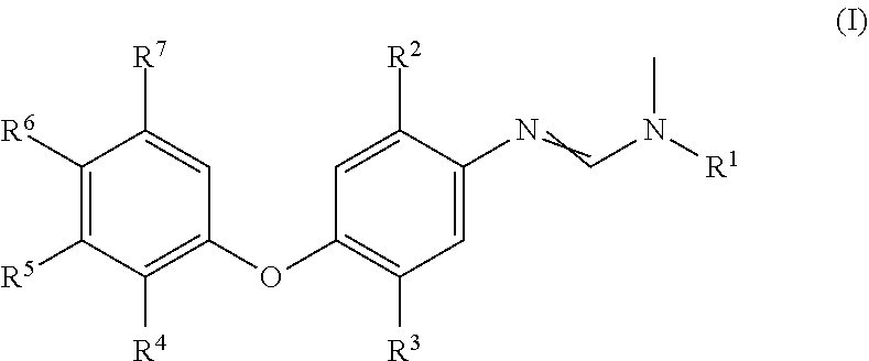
C1([R6])=C([R5])C([R4])=C(OC2=C([R3])C=C(N=CN([R1])C)C([R2])=C2)C=C1[R7]
